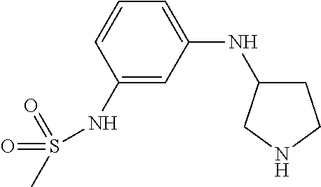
C1C(NC2=CC=CC(NS(=O)(=O)C)=C2)CNC1
